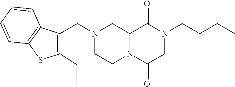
C12N(C(=O)CN(CCCC)C1=O)CCN(CC1=C(CC)SC3=C1C=CC=C3)C2
